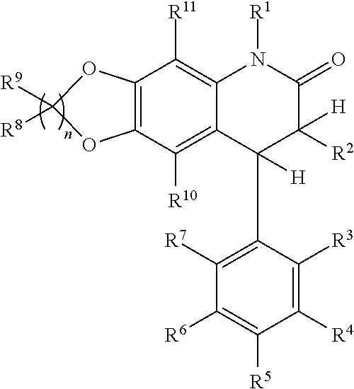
C12=C(C([R10])=C3C(=C1[R11])N([R1])C(=O)C([R2])([H])C3(C1=C([R7])C([R6])=C([R5])C([R4])=C1[R3])[H])OC([R9])([R8])O2
